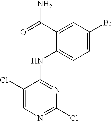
C1(Cl)=CN=C(Cl)N=C1NC1=CC=C(Br)C=C1C(N)=O
